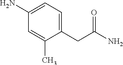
NC1=CC=C(CC(N)=O)C(C)=C1
